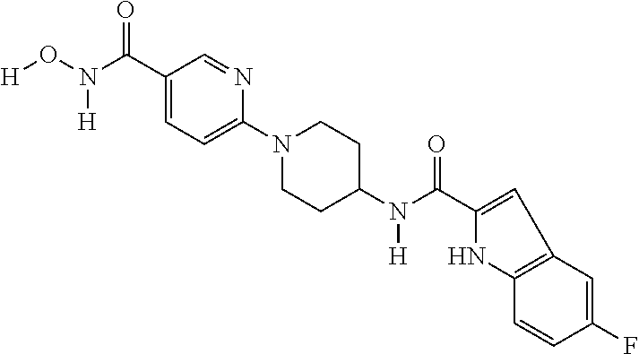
[H]ON(C(C1=CC=C(N2CCC(N(C(=O)C3=CC4=C(C=CC(F)=C4)N3)[H])CC2)N=C1)=O)[H]
